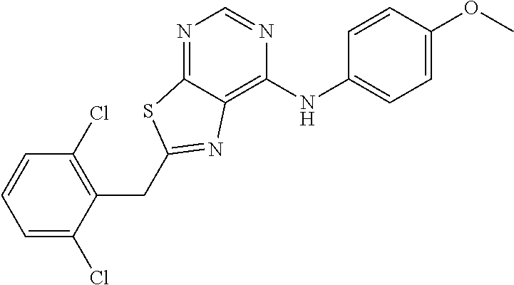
C1=C(Cl)C(CC2=NC3=C(NC4=CC=C(OC)C=C4)N=CN=C3S2)=C(Cl)C=C1
